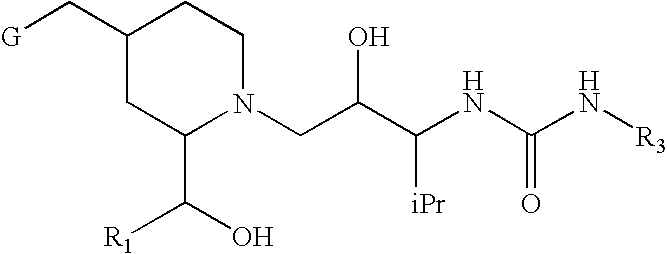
C1(C[G])CC(C(O)[R1])N(CC(C(NC(N[R3])=O)[iPr])O)CC1
